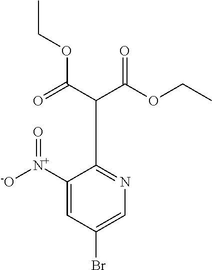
C1([N+]([-O])=O)=CC(Br)=CN=C1C(C(=O)OCC)C(OCC)=O
